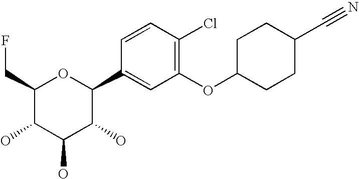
C1(CF)C(O)C(O)C(O)C(C2=CC(OC3CCC(C#N)CC3)=C(Cl)C=C2)O1
